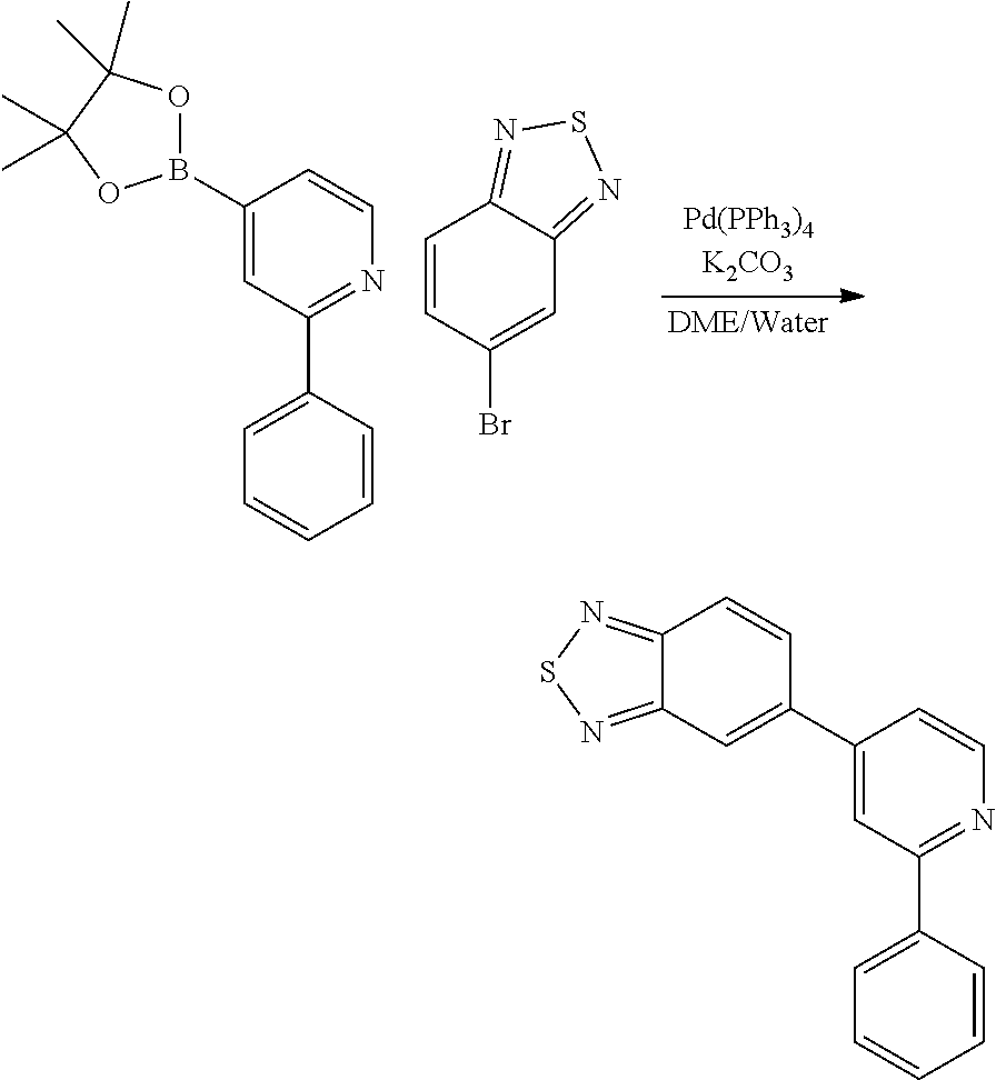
C1(B2OC(C)(C)C(C)(C)O2)=CC(C2=CC=CC=C2)=NC=C1.C1=CC(Br)=CC2=NSN=C12.C1(C2=CC3=NSN=C3C=C2)=CC(C2=CC=CC=C2)=NC=C1
